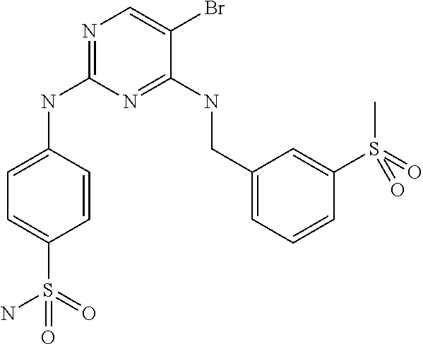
C1=CC(NC2=NC=C(Br)C(NCC3=CC=CC(S(=O)(C)=O)=C3)=N2)=CC=C1S(=O)(N)=O
